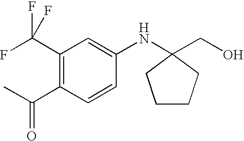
C1(C(F)(F)F)=C(C(=O)C)C=CC(NC2(CO)CCCC2)=C1
